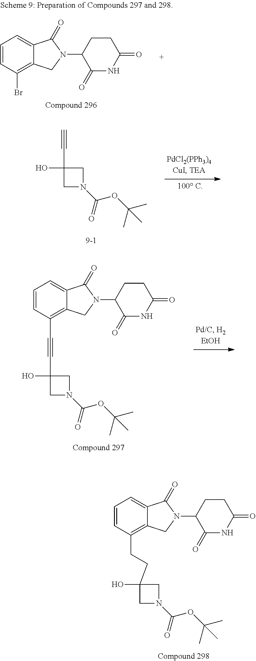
C1=CC(Br)=C2C(=C1)C(=O)N(C1C(=O)NC(=O)CC1)C2.C1N(C(=O)OC(C)(C)C)CC1(O)C#C.C1=CC(C#CC2(O)CN(C(=O)OC(C)(C)C)C2)=C2C(=C1)C(=O)N(C1C(=O)NC(=O)CC1)C2.C1=CC(CCC2(O)CN(C(=O)OC(C)(C)C)C2)=C2C(=C1)C(=O)N(C1C(=O)NC(=O)CC1)C2
